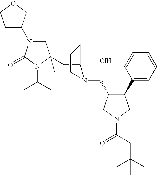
Cl.C1N(C2CCOC2)C(=O)N(C(C)C)C12CC1N(CC3C(C4=CC=CC=C4)CN(C(CC(C)(C)C)=O)C3)C(C2)CC1
